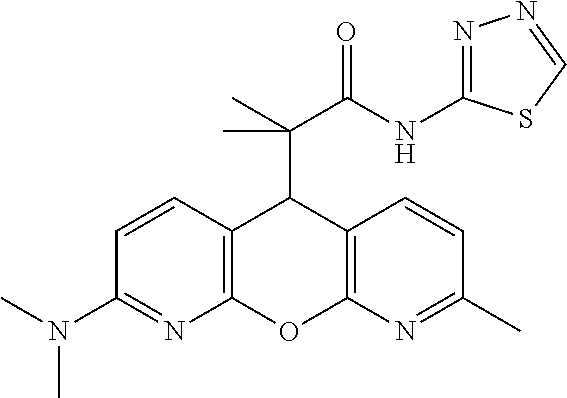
C12=C(N=C(C)C=C1)OC1=C(C2C(C)(C(NC2=NN=CS2)=O)C)C=CC(N(C)C)=N1
